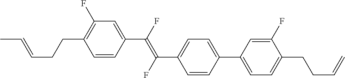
C1=CC(C(=C(C2=CC=C(C3=CC=C(CCC=C)C(F)=C3)C=C2)F)F)=CC(F)=C1CCC=CC
